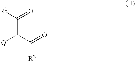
C(C(C(=O)[R2])[Q])(=O)[R1]
